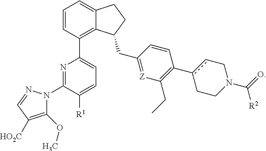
C1=CC(C2=CC=C([R1])C(N3C(OC)=C([HO2C])C=N3)=N2)=C2C(=C1)CCC2CC1=[Z]C(CC)=C(c2cCN(C(=O)[R2])CC2)C=C1
